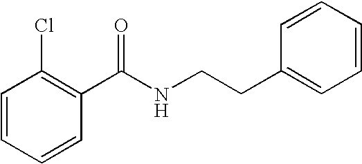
C1=CC=CC(C(=O)NCCC2=CC=CC=C2)=C1Cl
